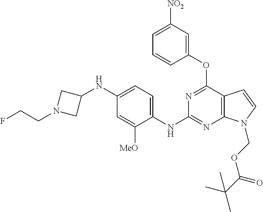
N1=C(OC2=CC([NO2])=CC=C2)C2=C(N=C1NC1=CC=C(NC3CN(CCF)C3)C=C1[MeO])N(COC(C(C)(C)C)=O)C=C2
